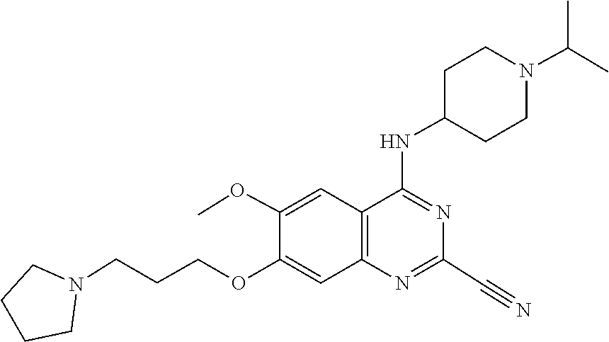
C1CCCN1CCCOC1=CC2=C(C=C1OC)C(NC1CCN(C(C)C)CC1)=NC(C#N)=N2
